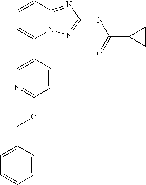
C1=CC2=NC(NC(C3CC3)=O)=NN2C(C2=CN=C(OCC3=CC=CC=C3)C=C2)=C1
